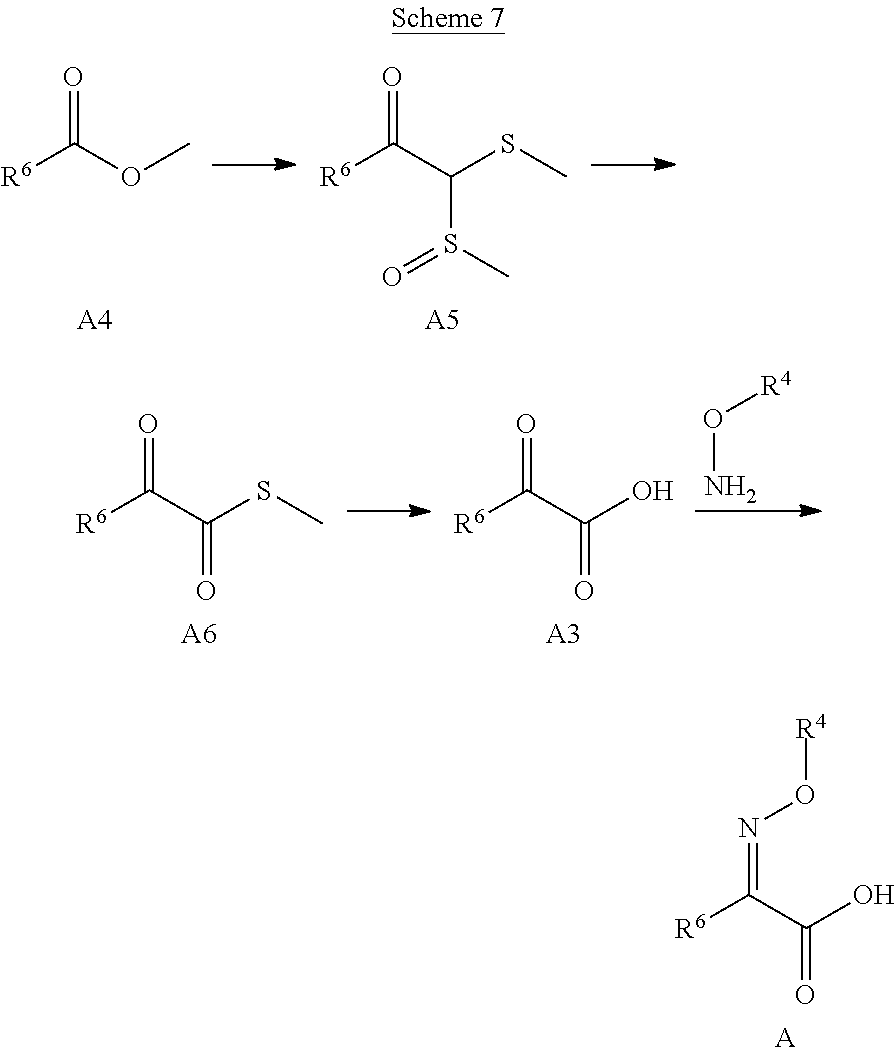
[R6]C(C(O)=O)=NO[R4].[A].[R6]C(OC)=O.[A4].[R6]C(C(SC)S(=O)C)=O.[A5].[R6]C(C(SC)=O)=O.[A6].[R6]C(C(O)=O)=O.[A3].O(N)[R4]
